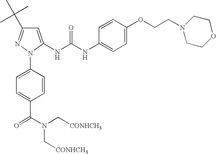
C1=C(NC(NC2=CC=C(OCCN3CCOCC3)C=C2)=O)N(C2=CC=C(C(N(C[CONHCH3])C[CONHCH3])=O)C=C2)N=C1C(C)(C)C
